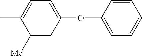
CC1=CC=C(OC2=CC=CC=C2)C=C1[Me]
